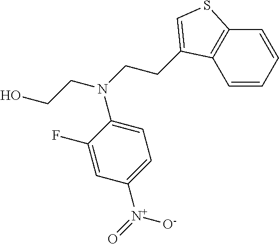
C1=CC=CC2=C1C(CCN(CCO)C1=CC=C([N+](=O)[O-])C=C1F)=CS2
